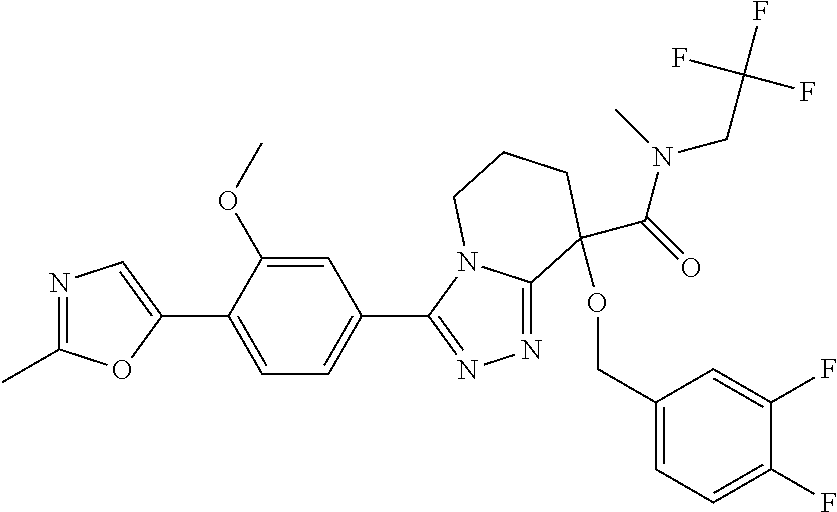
N1=C(C)OC(C2=CC=C(C3=NN=C4N3CCCC4(OCC3=CC=C(F)C(F)=C3)C(=O)N(CC(F)(F)F)C)C=C2OC)=C1
